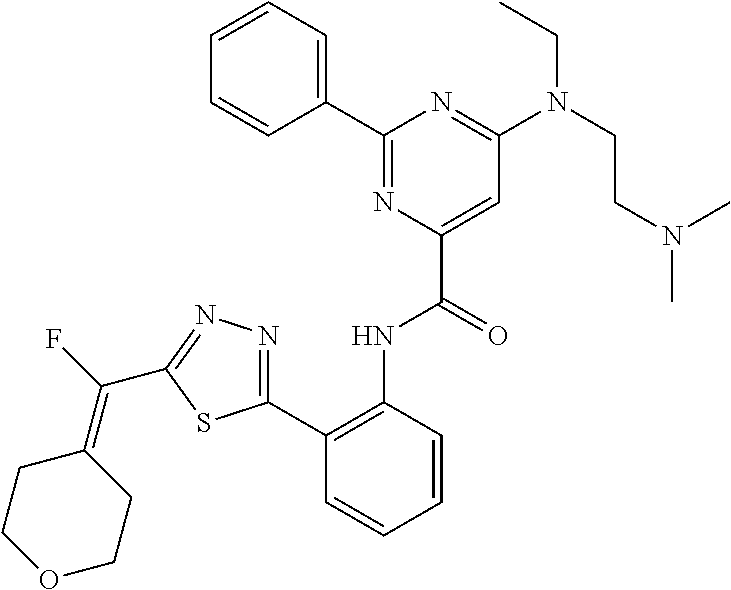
C1=CC=CC(C2=NC(C(=O)NC3=C(C4=NN=C(C(F)=C5CCOCC5)S4)C=CC=C3)=CC(N(CCN(C)C)CC)=N2)=C1
